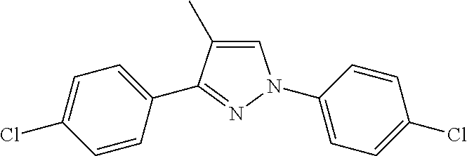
C1=C(C)C(C2=CC=C(Cl)C=C2)=NN1C1=CC=C(Cl)C=C1
